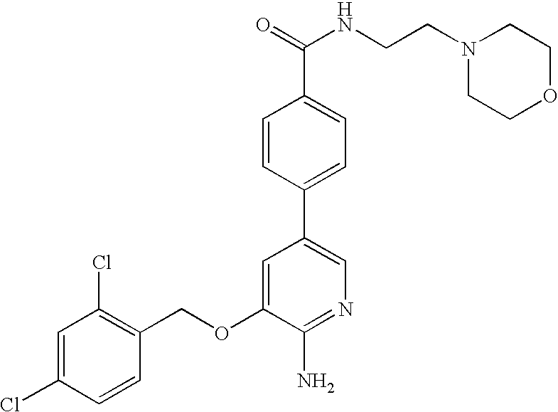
C1=C(Cl)C=CC(COC2=CC(C3=CC=C(C(=O)NCCN4CCOCC4)C=C3)=CN=C2N)=C1Cl
